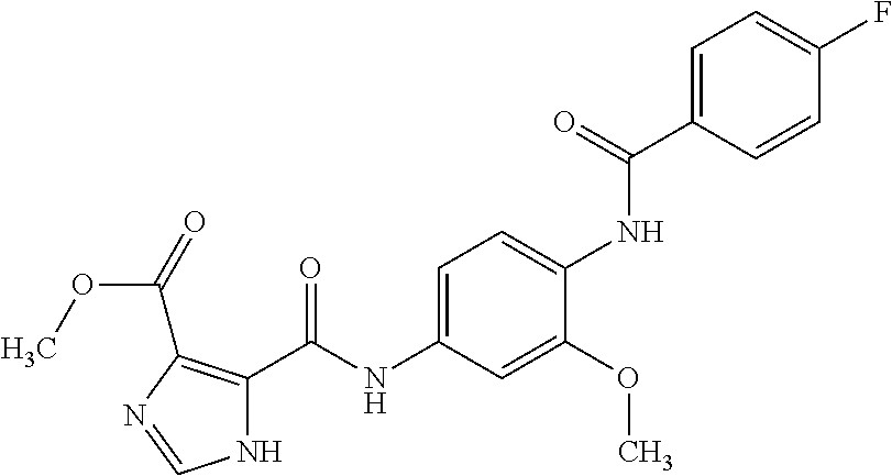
C1=C(C(NC2=CC=C(NC(C3=C(C(=O)OC)N=CN3)=O)C=C2OC)=O)C=CC(F)=C1
